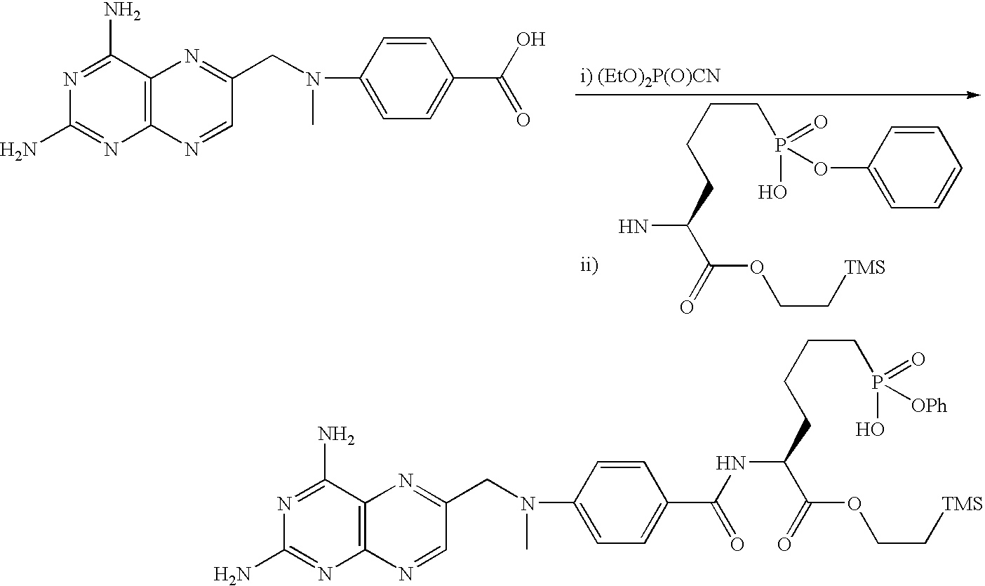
C1(N)=NC2=C(C(N)=N1)N=C(CN(C)C1=CC=C(C(O)=O)C=C1)C=N2.NC(C(=O)OCC[TMS])CCCCP(=O)(O)OC1=CC=CC=C1.C1(N)=NC2=C(C(N)=N1)N=C(CN(C)C1=CC=C(C(NC(C(=O)OCC[TMS])CCCCP([OPh])(=O)O)=O)C=C1)C=N2
